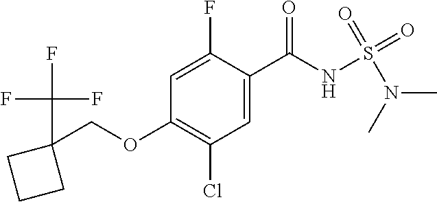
C1=C(F)C(C(NS(N(C)C)(=O)=O)=O)=CC(Cl)=C1OCC1(C(F)(F)F)CCC1
